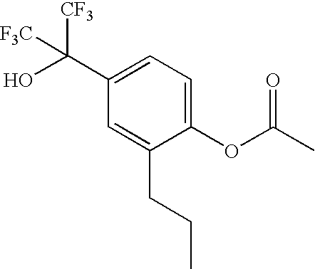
C1(C(O)([CF3])[F3C])=CC=C(OC(C)=O)C(CCC)=C1
